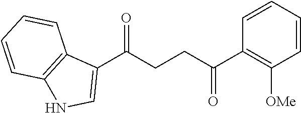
C1(C(CCC(C2=C([OMe])C=CC=C2)=O)=O)=CNC2=C1C=CC=C2
